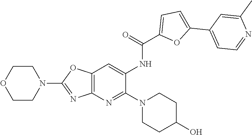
C1CN(C2=NC3=C(OC(N4CCOCC4)=N3)C=C2NC(C2=CC=C(C3=CC=NC(C)=C3)O2)=O)CCC1O
